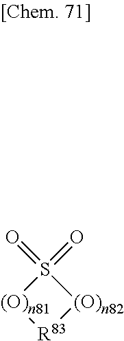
[R83]1[(O)n82]S(=O)(=O)[(O)n81]1
